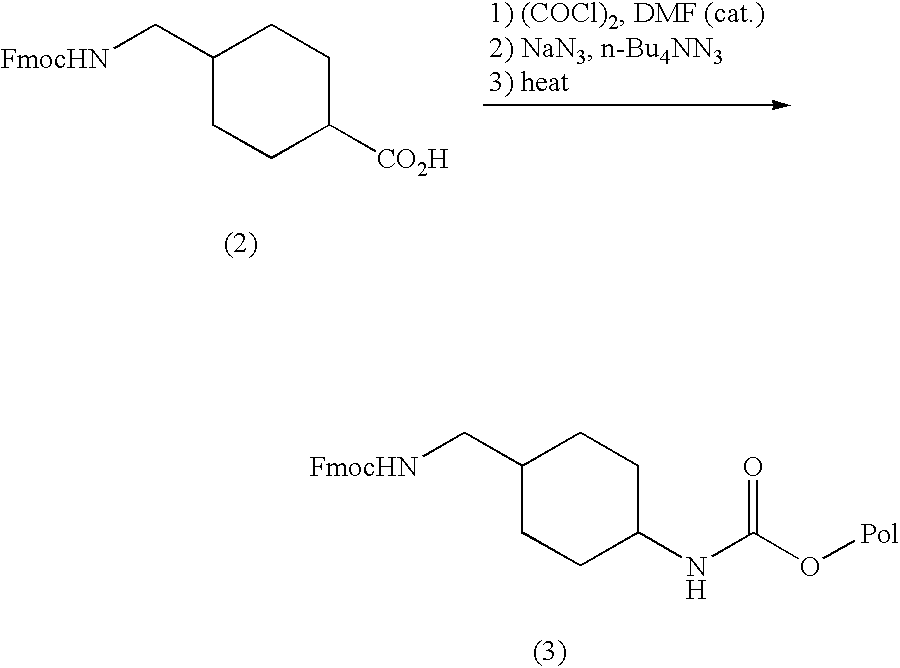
[FmocHN]CC1CCC([CO2H])CC1.[FmocHN]CC1CCC(NC(O[Pol])=O)CC1
